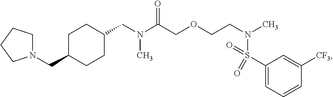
N(C(COCCN(C)S(C1=CC=CC([CF3])=C1)(=O)=O)=O)(C)CC1CCC(CN2CCCC2)CC1
